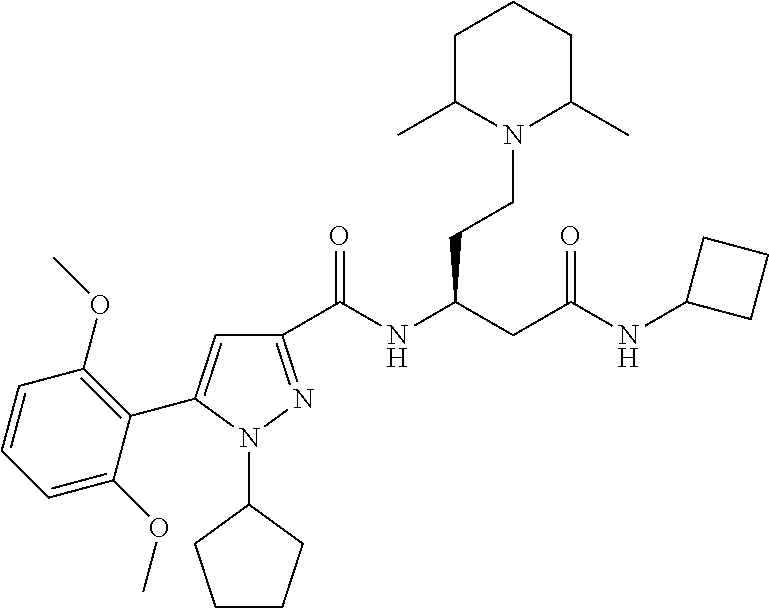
C1(C(NC(CC(NC2CCC2)=O)CCN2C(C)CCCC2C)=O)=NN(C2CCCC2)C(C2=C(OC)C=CC=C2OC)=C1
